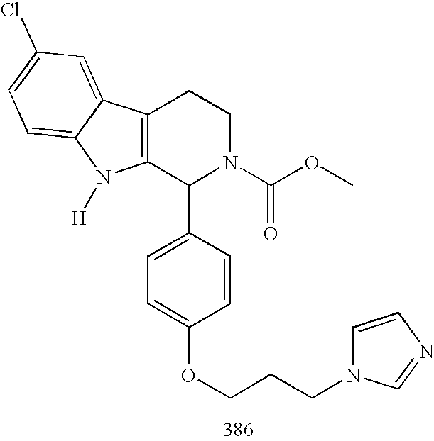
C12=C(C(C3=CC=C(OCCCN4C=CN=C4)C=C3)N(C(OC)=O)CC1)N([H])C1=CC=C(Cl)C=C21
